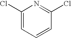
C1(Cl)=CC=CC(Cl)=N1
